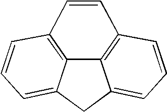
C12=C3C=CC=C1CC1=CC=CC(=C21)C=C3
